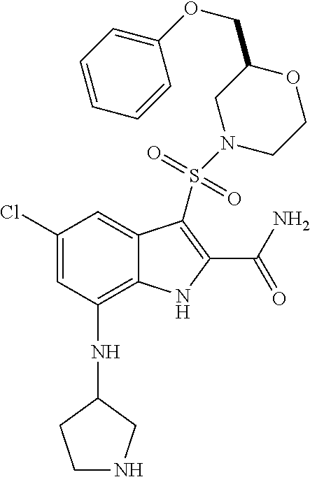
C1(Cl)=CC(NC2CCNC2)=C2C(=C1)C(S(N1CCOC(COC3=CC=CC=C3)C1)(=O)=O)=C(C(N)=O)N2
